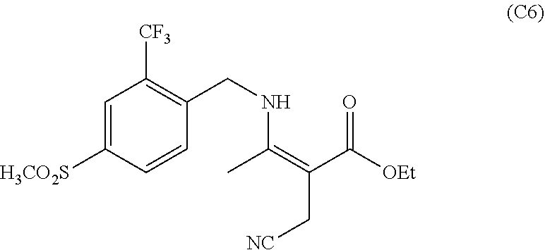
C1=C([H3CO2S])C=CC(CNC(=C(C([OEt])=O)C[NC])C)=C1[CF3]
